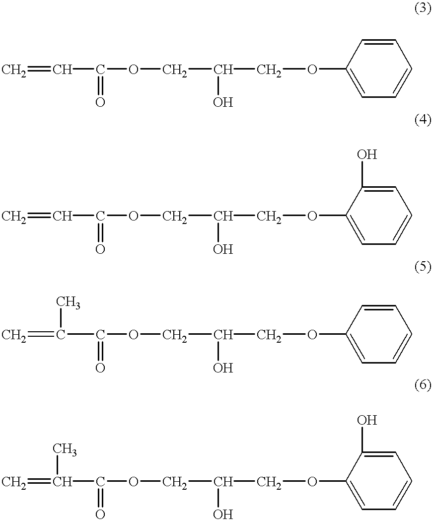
C=CC(=O)OCC(COC1=CC=CC=C1)O.C=CC(=O)OCC(COC1=CC=CC=C1O)O.C=C(C(=O)OCC(COC1=CC=CC=C1)O)C.C=C(C(=O)OCC(COC1=CC=CC=C1O)O)C
